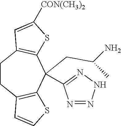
C1CC2=C(C(CC(N)C)(C3=NNN=N3)C3=C1C=C([CON(CH3)2])S3)SC=C2
